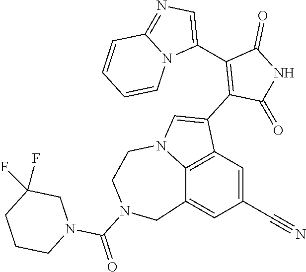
C12=C3C=C(C#N)C=C1CN(C(=O)N1CC(F)(F)CCC1)CCN2C=C3C1=C(C2=CN=C3N2C=CC=C3)C(=O)NC1=O
